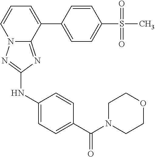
C1(NC2=NN3C(=N2)C(C2=CC=C(S(C)(=O)=O)C=C2)=CC=C3)=CC=C(C(N2CCOCC2)=O)C=C1
